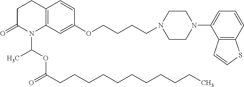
C1C(=O)N(C(OC(CCCCCCCCCCC)=O)C)C2=C(C1)C=CC(OCCCCN1CCN(C3=CC=CC4=C3C=CS4)CC1)=C2
